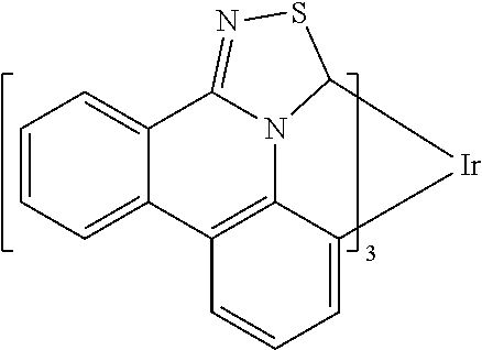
N12C3=C4C=CC=C3[Ir]C1SN=C2C1=CC=CC=C41
